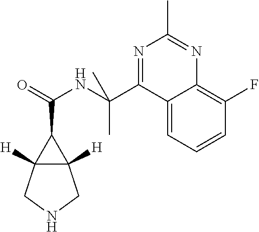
C12([H])C([H])(CNC1)C2C(=O)NC(C1=NC(C)=NC2=C(F)C=CC=C12)(C)C
